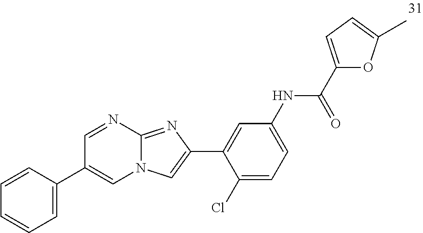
C1(Cl)=CC=C(NC(C2=CC=C(C)O2)=O)C=C1C1=CN2C(=N1)N=CC(C1=CC=CC=C1)=C2
